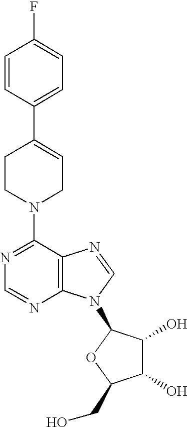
C1(N2CC=C(C3=CC=C(F)C=C3)CC2)=NC=NC2=C1N=CN2C1C(O)C(O)C(CO)O1
